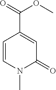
C1=CN(C)C(=O)C=C1C(=O)OC
